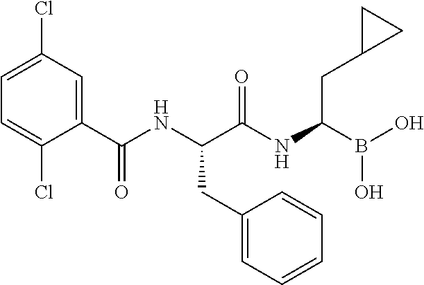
C1=C(Cl)C=C(C(NC(C(NC(B(O)O)CC2CC2)=O)CC2=CC=CC=C2)=O)C(Cl)=C1
